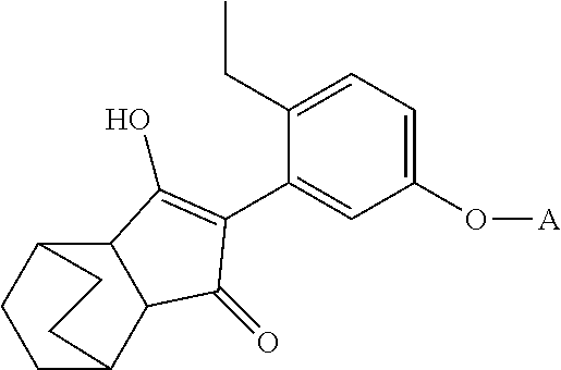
C1CC2C3C(C1CC2)C(O)=C(C1=CC(O[A])=CC=C1CC)C3=O
